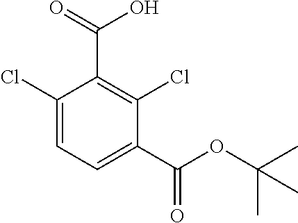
C1(C(OC(C)(C)C)=O)=CC=C(Cl)C(C(=O)O)=C1Cl
